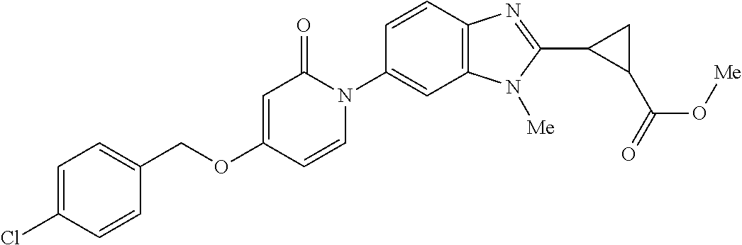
C1(COC2=CC(=O)N(C3=CC4=C(C=C3)N=C(C3C(C(=O)O[Me])C3)N4[Me])C=C2)=CC=C(Cl)C=C1
